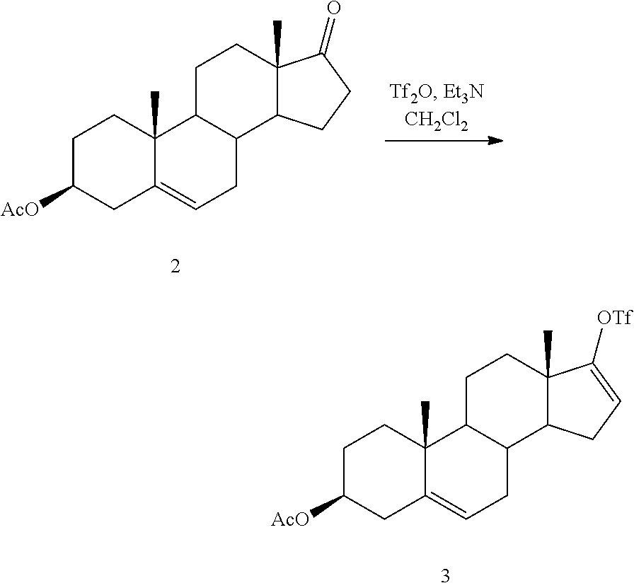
C1C([AcO])CC2=CCC3C(C2(C)C1)CCC1(C)C3CCC1=O.C1C([AcO])CC2=CCC3C(C2(C)C1)CCC1(C)C3CC=C1[OTf]
